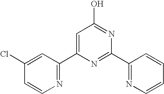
C1=CN=C(C2=CC(O)=NC(C3=NC=CC=C3)=N2)C=C1Cl
